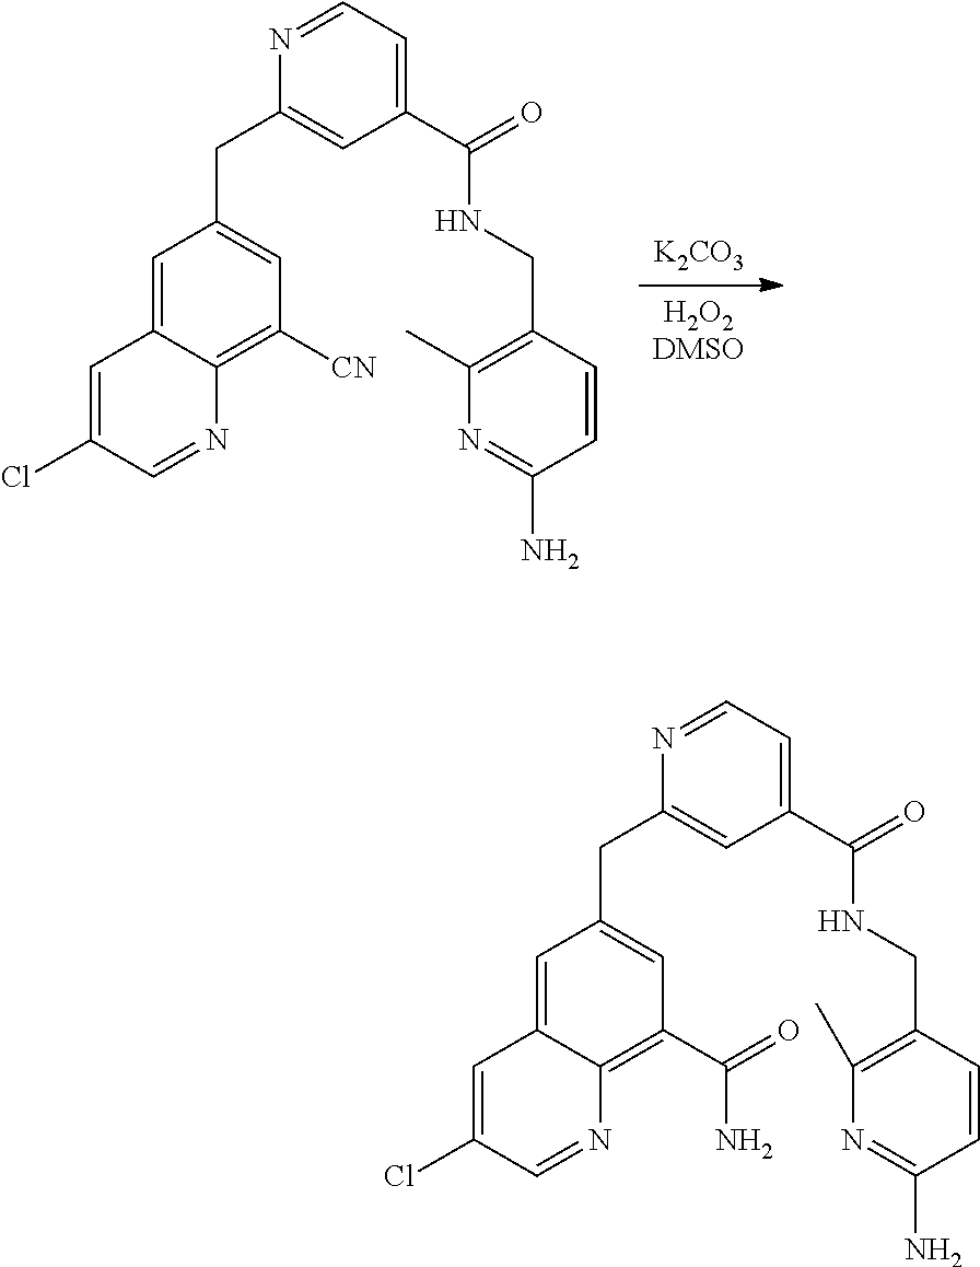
[K2CO3].[H2O2DMSO].C1=C2C(=C([CN])C=C1CC1=CC(C(=O)NCC3=C(C)N=C(N)C=C3)=CC=N1)N=CC(Cl)=C2.C1=C2C(=C(C(=O)N)C=C1CC1=CC(C(=O)NCC3=C(C)N=C(N)C=C3)=CC=N1)N=CC(Cl)=C2
